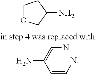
C1OCC(N)C1.C(=CN)C(=CN)N
